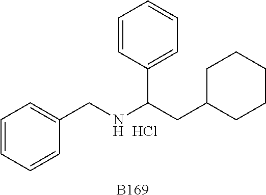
C1=CC=CC(CNC(CC2CCCCC2)C2=CC=CC=C2)=C1.[B169].Cl
